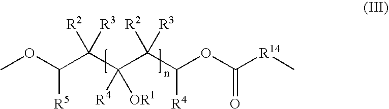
COC(C(C(C(C(OC([R14]C)=O)[R4])([R3])[R2])([R4])[OR1])([R3])[R2])[R5]
